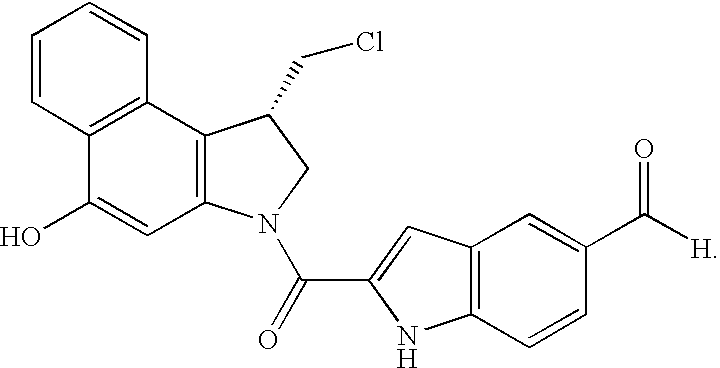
C12=C(N(C(=O)C3=CC4=C(N3)C=CC(C([H])=O)=C4)CC1CCl)C=C(O)C1=C2C=CC=C1
